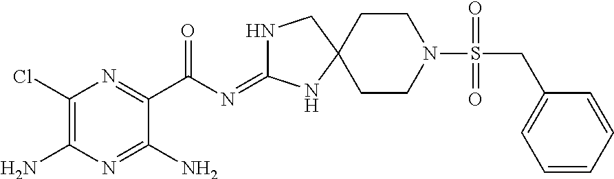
C1(Cl)=C(N)N=C(N)C(C(=O)N=C2NCC3(N2)CCN(S(CC2=CC=CC=C2)(=O)=O)CC3)=N1
